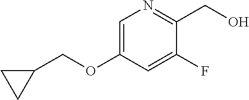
C1=C(OCC2CC2)C=C(F)C(CO)=N1
